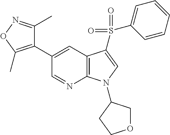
C1(C2=CC3=C(N=C2)N(C2COCC2)C=C3S(C2=CC=CC=C2)(=O)=O)=C(C)ON=C1C
